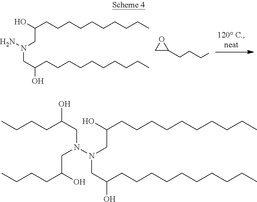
OC(CCCCCCCCCC)CN(CC(O)CCCCCCCCCC)N.C1C(CCCC)O1.CCCCC(CN(N(CC(O)CCCCCCCCCC)CC(O)CCCCCCCCCC)CC(O)CCCC)O
